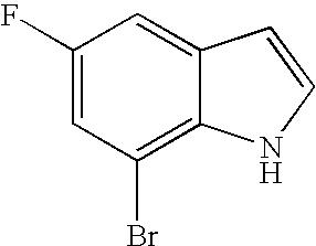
C1(F)=CC(Br)=C2C(=C1)C=CN2
